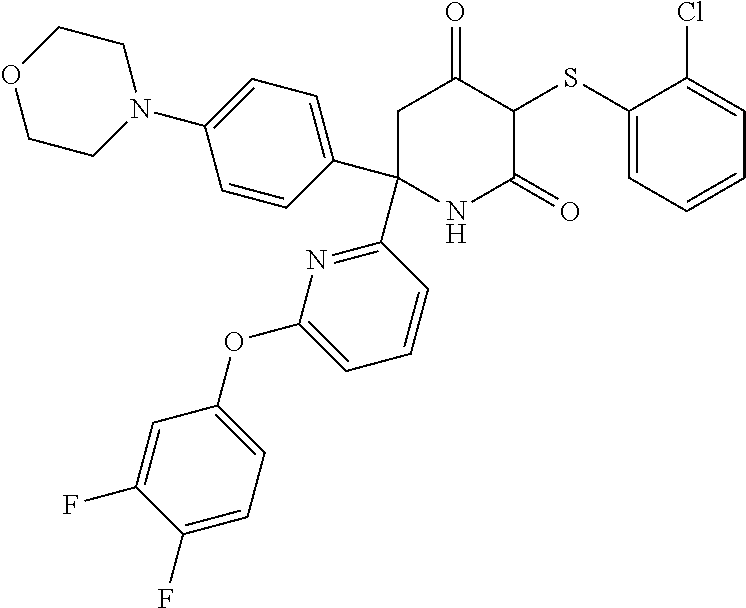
C1C(C2=NC(OC3=CC=C(F)C(F)=C3)=CC=C2)(C2=CC=C(N3CCOCC3)C=C2)NC(=O)C(SC2=CC=CC=C2Cl)C1=O
